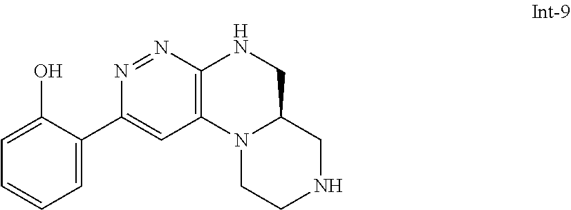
C1=C(O)C(C2=CC3=C(N=N2)NCC2N3CCNC2)=CC=C1
